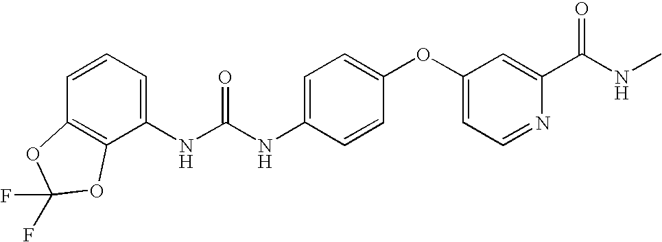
C1=CC=C(NC(NC2=CC=C(OC3=CC=NC(C(NC)=O)=C3)C=C2)=O)C2=C1OC(F)(F)O2
